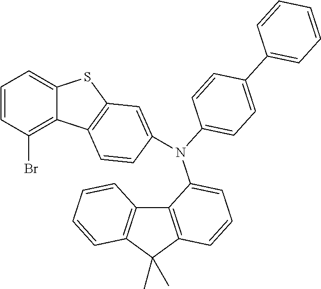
C12=C(C(C)(C)C3=C1C=CC=C3)C=CC=C2N(C1=CC=C(C2=CC=CC=C2)C=C1)C1=CC2=C(C3=C(Br)C=CC=C3S2)C=C1
